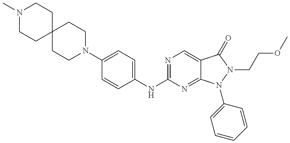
N1(C)CCC2(CC1)CCN(C1=CC=C(NC3=NC=C4C(=N3)N(C3=CC=CC=C3)N(CCOC)C4=O)C=C1)CC2
